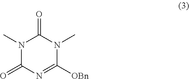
N1(C)C(=O)N=C([OBn])N(C)C1=O
